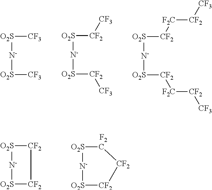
[O2S]([N-][O2S][CF3])[CF3].[O2S]([N-][O2S][CF2][CF3])[CF2][CF3].[O2S]([N-][O2S][CF2][F2C][CF2][CF3])[CF2][F2C][CF2][CF3].[O2S]1[N-][O2S][CF2][CF2]1.[O2S]1[N-][O2S][CF2][CF2]C1.[F2]
